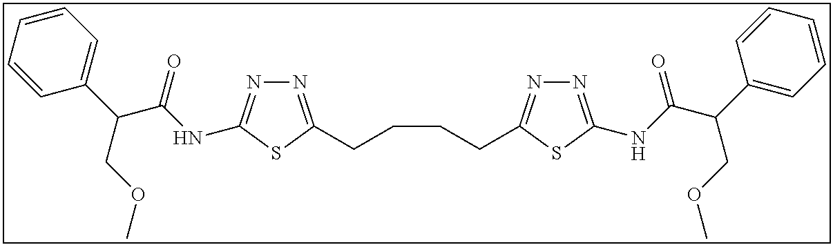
N1=C(CCCCC2=NN=C(NC(C(C3=CC=CC=C3)COC)=O)S2)SC(NC(C(C2=CC=CC=C2)COC)=O)=N1
